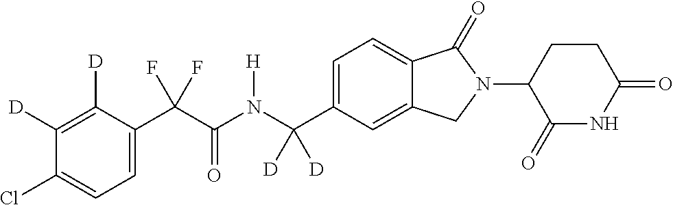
C1([D])=C([D])C(C(C(N(C(C2=CC=C3C(=C2)CN(C2C(=O)NC(=O)CC2)C3=O)([D])[D])[H])=O)(F)F)=CC=C1Cl
